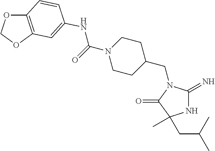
C1C(CN2C(=N)NC(C)(CC(C)C)C2=O)CCN(C(=O)NC2=CC3=C(OCO3)C=C2)C1
